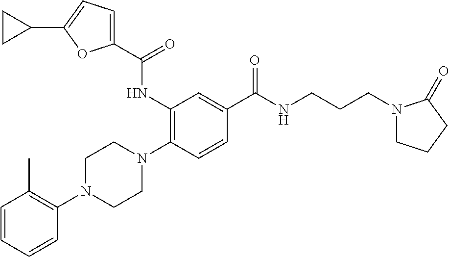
C1=CC=CC(N2CCN(C3=C(NC(C4=CC=C(C5CC5)O4)=O)C=C(C(NCCCN4CCCC4=O)=O)C=C3)CC2)=C1C
